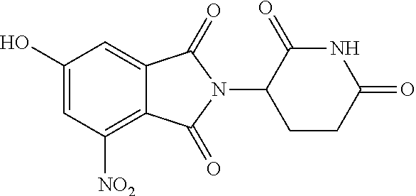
C1([NO2])=C2C(=CC(O)=C1)C(=O)N(C1CCC(=O)NC1=O)C2=O
